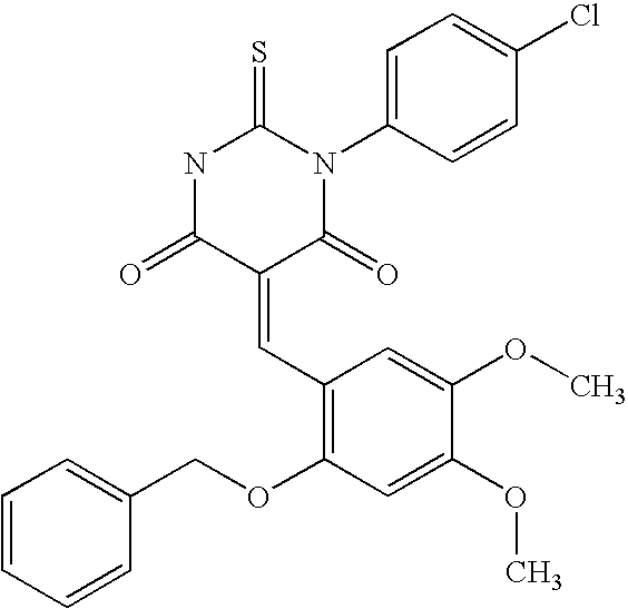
C1(=CC2=C(OCC3=CC=CC=C3)C=C(OC)C(OC)=C2)C(=O)N(C2=CC=C(Cl)C=C2)C(=S)NC1=O
